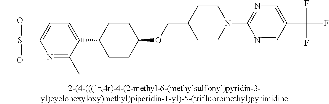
C1(S(=O)(=O)C)=CC=C(C2CCC(OCC3CCN(C4=NC=C(C(F)(F)F)C=N4)CC3)CC2)C(C)=N1
